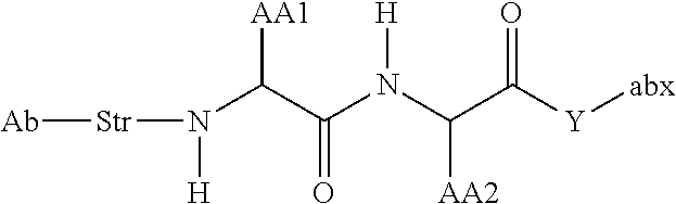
[Ab][Str]N([H])C(C(N(C(C([Y][abx])=O)[AA2])[H])=O)[AA1]
